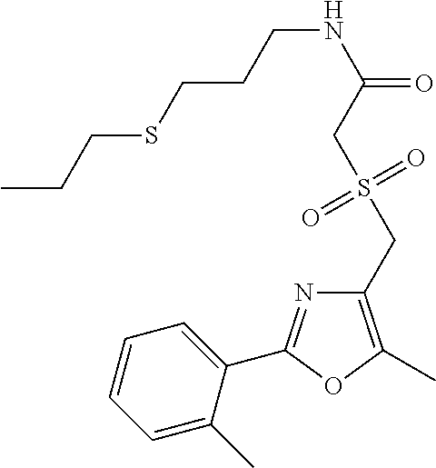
C1=CC=C(C)C(C2=NC(CS(CC(NCCCSCCC)=O)(=O)=O)=C(C)O2)=C1
